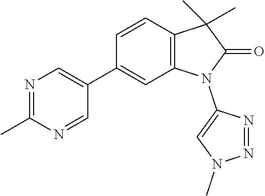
C1(C2=CN=C(C)N=C2)=CC2=C(C=C1)C(C)(C)C(=O)N2C1=CN(C)N=N1
